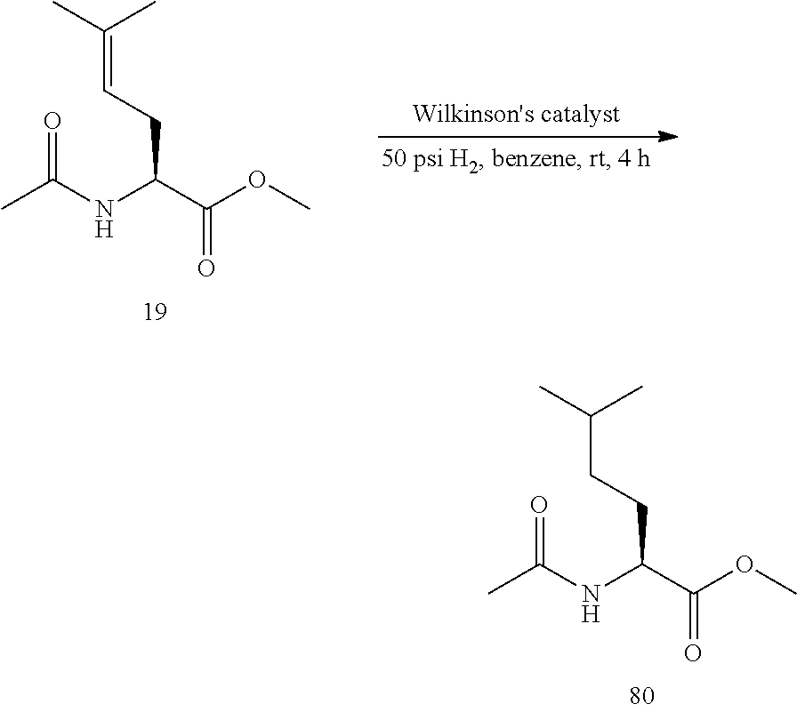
C(=CCC(C(OC)=O)NC(C)=O)(C)C.C(CCC(C(OC)=O)NC(C)=O)(C)C
